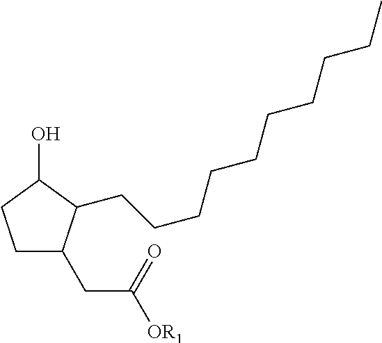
C1CC(O)C(CCCCCCCCCC)C1CC([OR1])=O
